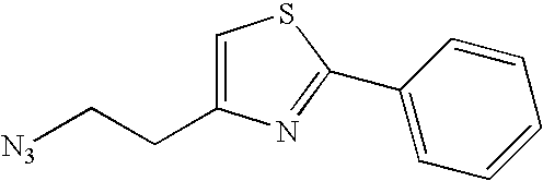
C1(CC[N3])=CSC(C2=CC=CC=C2)=N1
